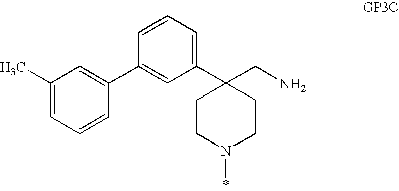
C1(C2(CN)CCN(C)CC2)=CC=CC(C2=CC(C)=CC=C2)=C1
